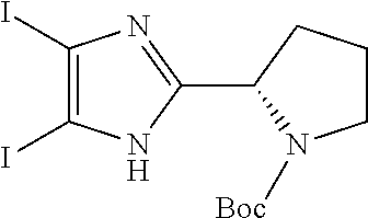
C1(C2N([Boc])CCC2)=NC(I)=C(I)N1
